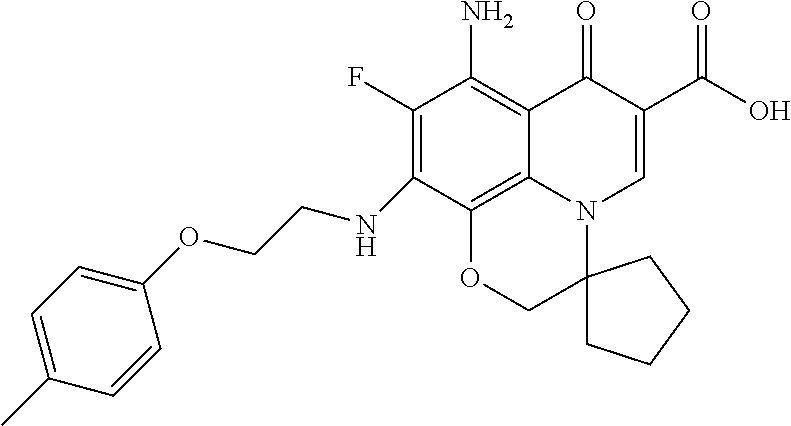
C1(NCCOC2=CC=C(C)C=C2)=C(F)C(N)=C2C3=C1OCC1(N3C=C(C(O)=O)C2=O)CCCC1
